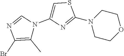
C1COCCN1C1=NC(N2C=NC(Br)=C2C)=CS1
